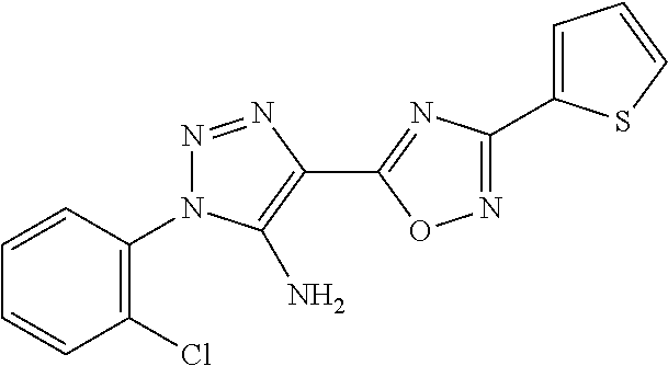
C1(C2=NC(C3=CC=CS3)=NO2)=C(N)N(C2=C(Cl)C=CC=C2)N=N1
